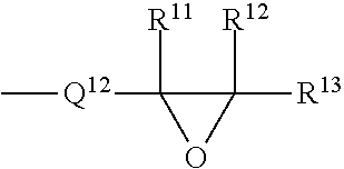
[R11]C1([Q12]C)OC1([R12])[R13]
